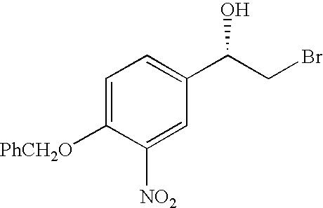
C1=C([PhCH2O])C([NO2])=CC(C(O)CBr)=C1
